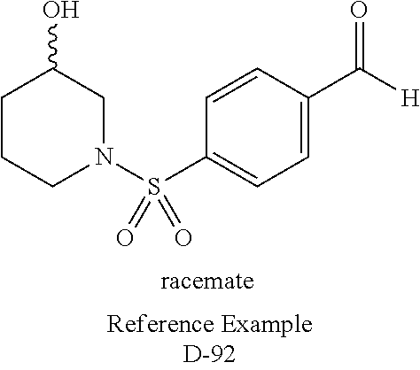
C1=CC(S(N2CC(O)CCC2)(=O)=O)=CC=C1C([H])=O
